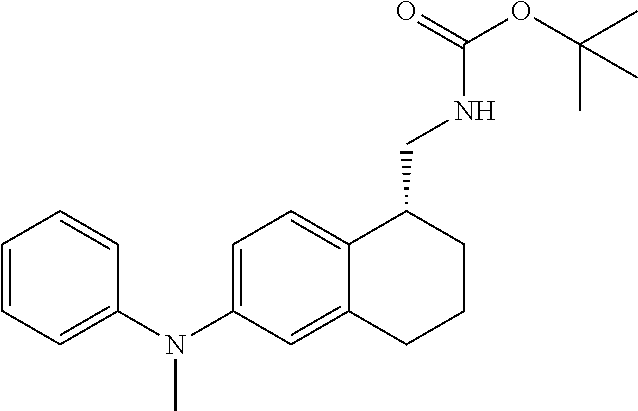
C12=CC(N(C3=CC=CC=C3)C)=CC=C1C(CNC(OC(C)(C)C)=O)CCC2
